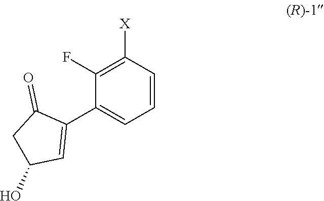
C1(F)=C([X])C=CC=C1C1=CC(O)CC1=O
